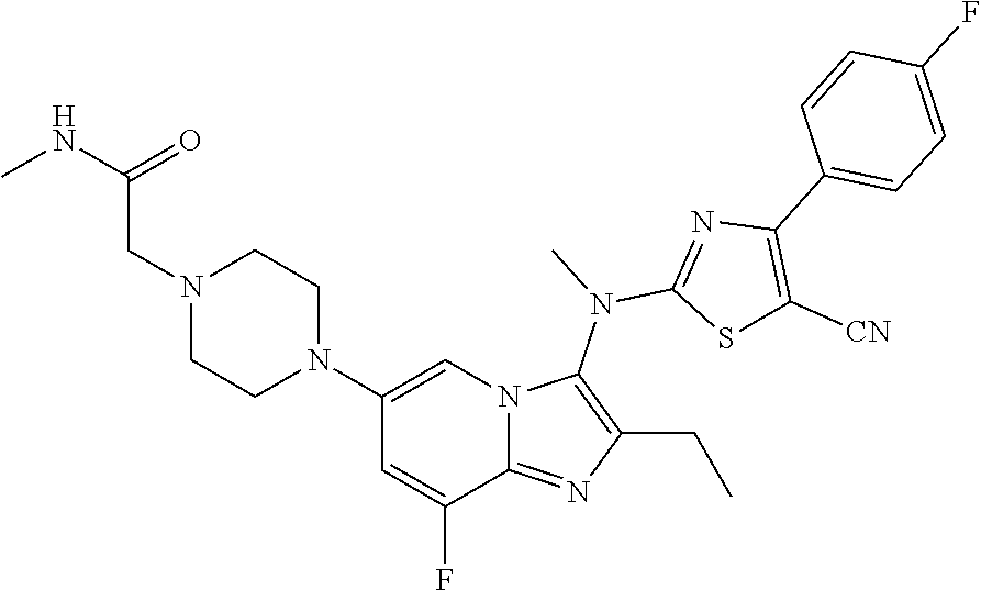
C1(N2CCN(CC(NC)=O)CC2)=CN2C(=NC(CC)=C2N(C)C2=NC(C3=CC=C(F)C=C3)=C([CN])S2)C(F)=C1
